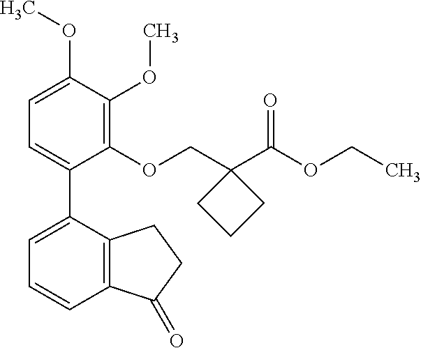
C1=C(OC)C(OC)=C(OCC2(C(OCC)=O)CCC2)C(C2=CC=CC3=C2CCC3=O)=C1
